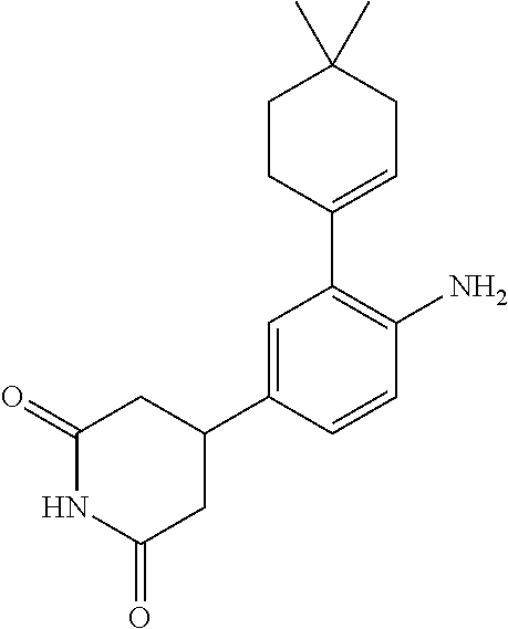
C1(=O)NC(=O)CC(C2=CC(C3=CCC(C)(C)CC3)=C(N)C=C2)C1
